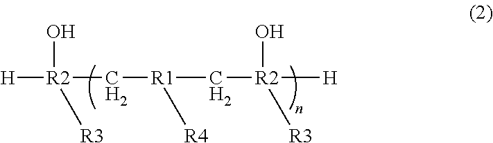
[H][R2](O)(C[R1](C[R2](O)([H])[R3])[R4])[R3]
